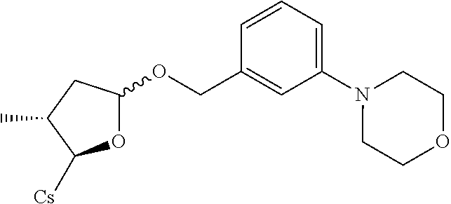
O1C(OCC2=CC(N3CCOCC3)=CC=C2)CC(C)C1[Cs]
